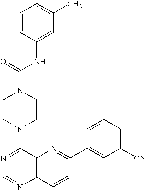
C1=CC(NC(N2CCN(C3=NC=NC4=C3N=C(C3=CC([CN])=CC=C3)C=C4)CC2)=O)=CC(C)=C1
